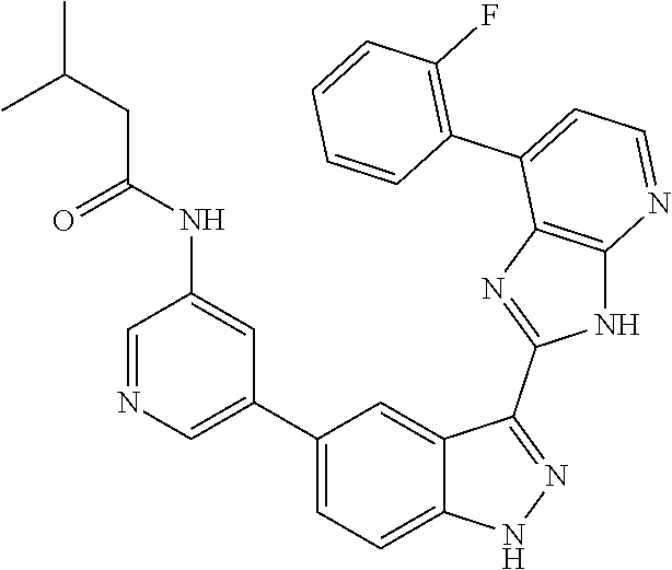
C1=NC=C(C2=CC=C3C(=C2)C(C2=NC4=C(N2)N=CC=C4C2=C(F)C=CC=C2)=NN3)C=C1NC(=O)CC(C)C
